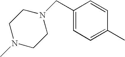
C1(CN2CCN(C)CC2)=CC=C(C)C=C1
